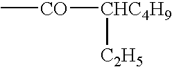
C[CO][CHC4H9][C2H5]
